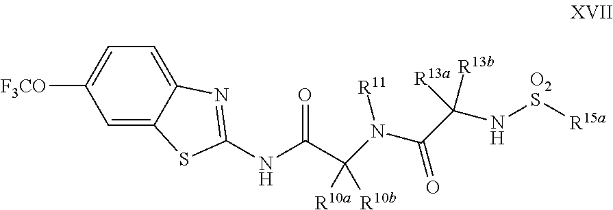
C1=C2C(=CC=C1[F3CO])N=C(NC(=O)C(N([R11])C(C(N[O2S][R15a])([R13b])[R13a])=O)([R10a])[R10b])S2
